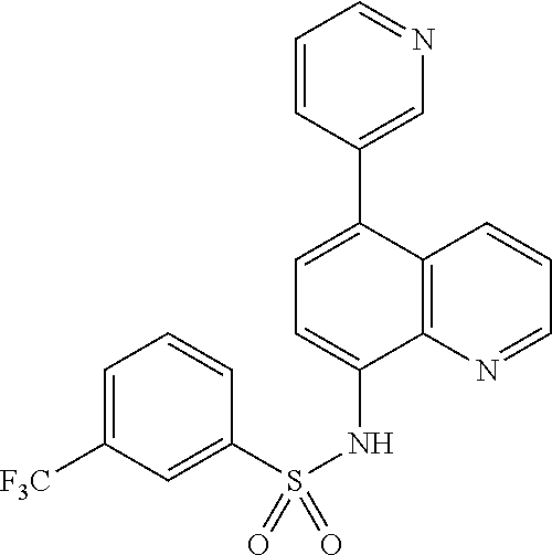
C12=C(N=CC=C1)C(NS(C1=CC([F3C])=CC=C1)(=O)=O)=CC=C2C1=CN=CC=C1
